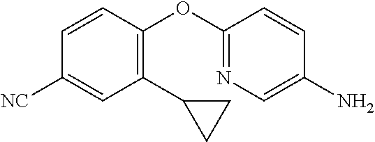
C1=CC(OC2=NC=C(N)C=C2)=C(C2CC2)C=C1[NC]
